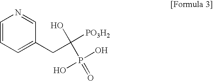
C1=CC=C(CC([PO3H2])(O)P(=O)(O)O)C=N1
